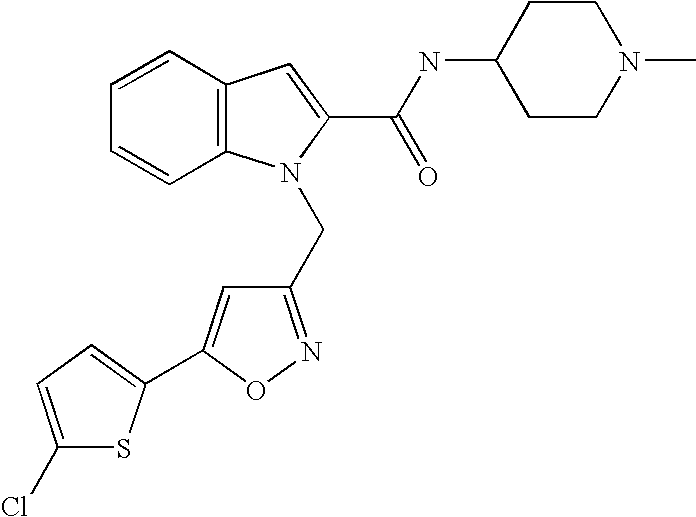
C1=CC2=C(C=C1)N(CC1=NOC(C3=CC=C(Cl)S3)=C1)C(C(NC1CCN(C)CC1)=O)=C2
